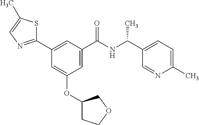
C1=C(C(NC(C2=CC=C(C)N=C2)C)=O)C=C(C2=NC=C(C)S2)C=C1OC1CCOC1
